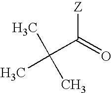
C(C(=O)[Z])(C)(C)C
